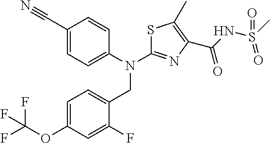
C1(C#N)=CC=C(N(C2=NC(C(NS(C)(=O)=O)=O)=C(C)S2)CC2=CC=C(OC(F)(F)F)C=C2F)C=C1
